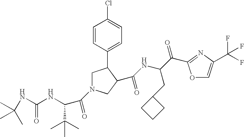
C1N(C(C(NC(=O)NC(C)(C)C)C(C)(C)C)=O)CC(C(NC(C(=O)C2=NC(C(F)(F)F)=CO2)CC2CCC2)=O)C1C1=CC=C(Cl)C=C1
